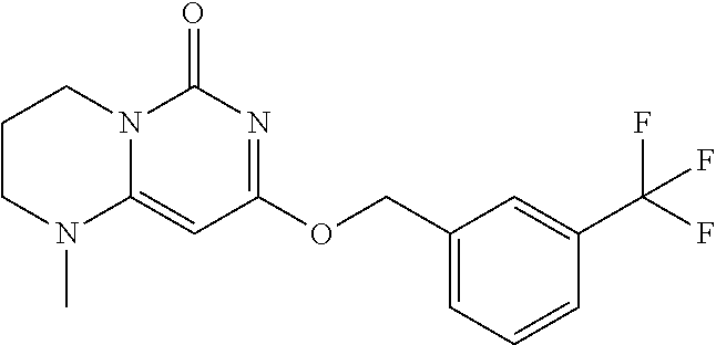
C1CN(C)C2=CC(OCC3=CC=CC(C(F)(F)F)=C3)=NC(=O)N2C1
